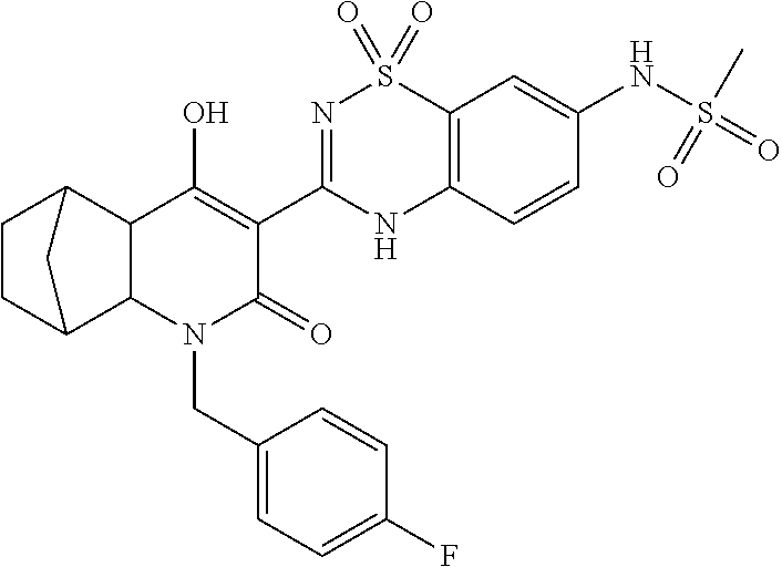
N1(CC2=CC=C(F)C=C2)C2C(C3CCC2C3)C(O)=C(C2=NS(=O)(=O)C3=C(N2)C=CC(NS(=O)(C)=O)=C3)C1=O
